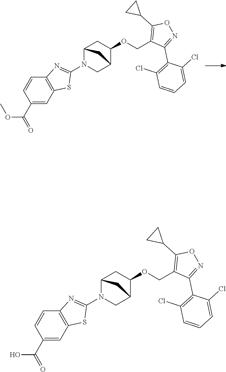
C12N(C3=NC4=C(S3)C=C(C(O)=O)C=C4)CC(C(OCC3=C(C4CC4)ON=C3C3=C(Cl)C=CC=C3Cl)C1)C2.C12N(C3=NC4=C(S3)C=C(C(OC)=O)C=C4)CC(C(OCC3=C(C4CC4)ON=C3C3=C(Cl)C=CC=C3Cl)C1)C2
